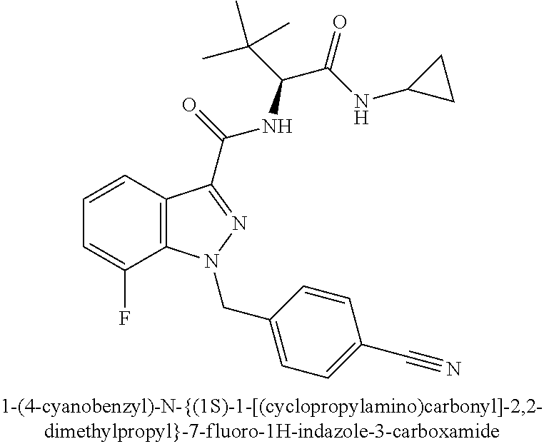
C1=CC2=C(C(F)=C1)N(CC1=CC=C(C#N)C=C1)N=C2C(NC(C(C)(C)C)C(NC1CC1)=O)=O
